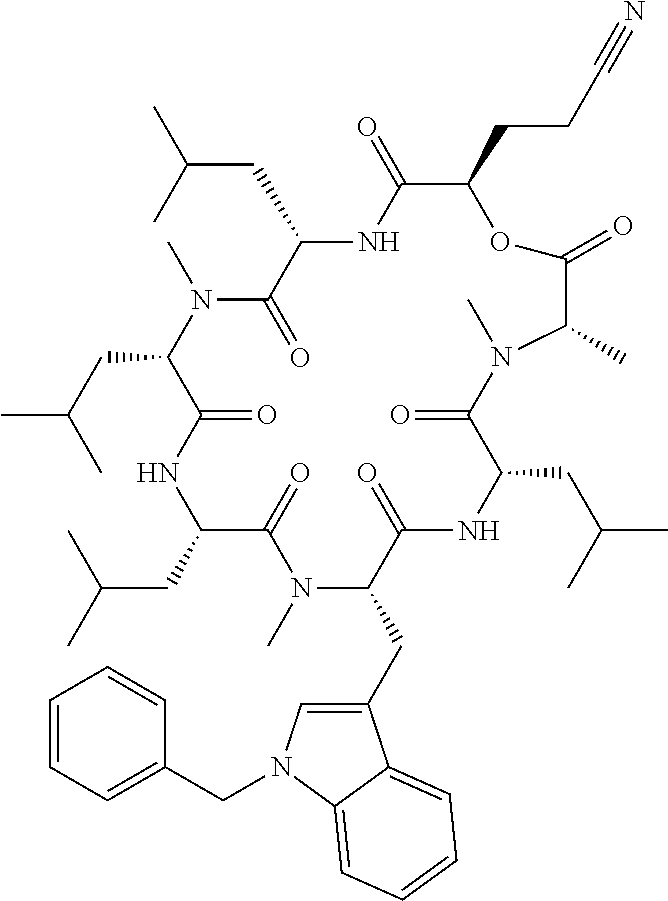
C1(CCC#N)C(=O)NC(CC(C)C)C(=O)N(C)C(CC(C)C)C(=O)NC(CC(C)C)C(=O)N(C)C(CC2=CN(CC3=CC=CC=C3)C3=CC=CC=C23)C(=O)NC(CC(C)C)C(=O)N(C)C(C)C(=O)O1
